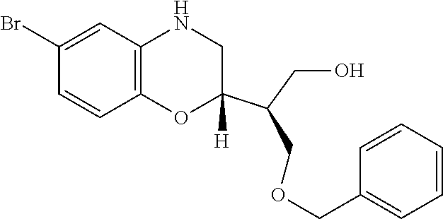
C1C(C(COCC2=CC=CC=C2)CO)([H])OC2=C(C=C(Br)C=C2)N1
